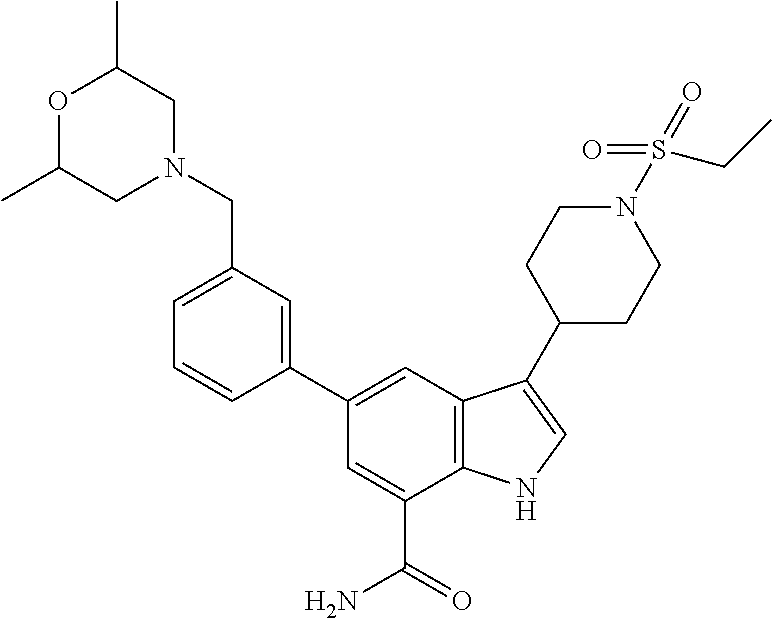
C1=CC(C2=CC3=C(C(C(=O)N)=C2)NC=C3C2CCN(S(=O)(=O)CC)CC2)=CC(CN2CC(C)OC(C)C2)=C1
